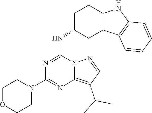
C1OCCN(C2=NC3=C(C(C)C)C=NN3C(NC3CC4=C(CC3)NC3=C4C=CC=C3)=N2)C1
